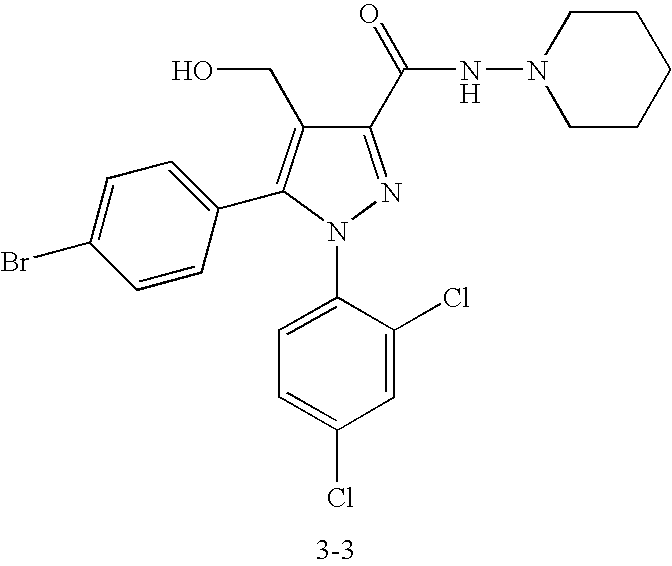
C1(C(NN2CCCCC2)=O)=NN(C2=CC=C(Cl)C=C2Cl)C(C2=CC=C(Br)C=C2)=C1CO
